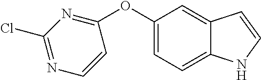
C1(OC2=NC(Cl)=NC=C2)=CC=C2C(=C1)C=CN2
